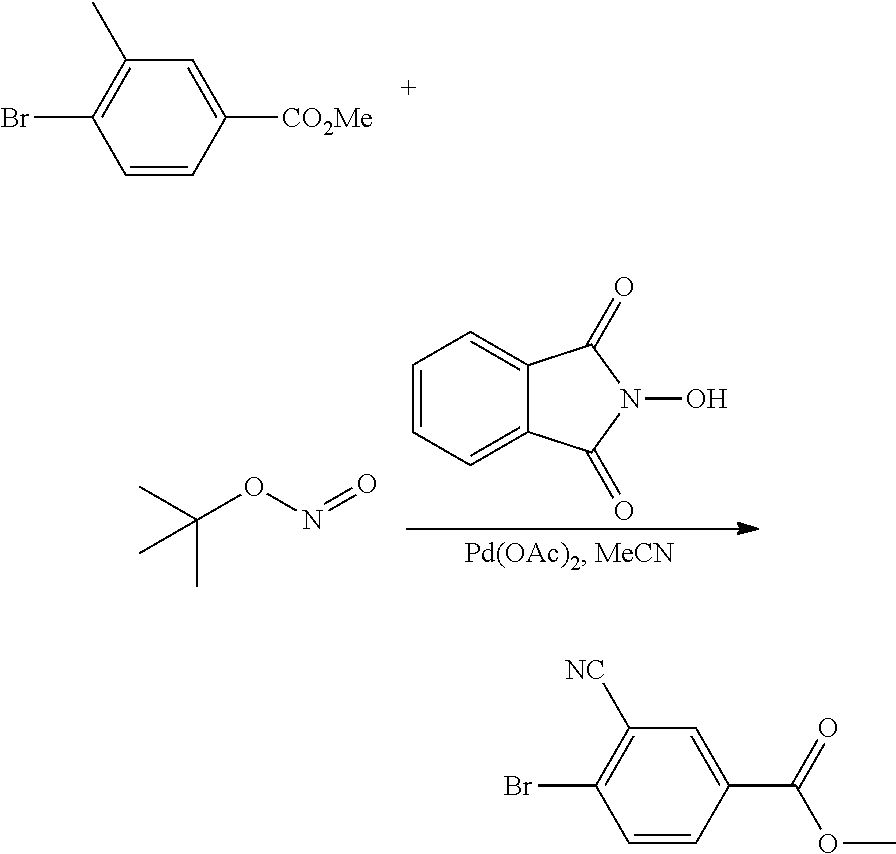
C1=CC([CO2Me])=CC(C)=C1Br.C1=CC=C2C(=C1)C(=O)N(O)C2=O.C(ON=O)(C)(C)C.C1=CC(C(=O)OC)=CC([NC])=C1Br
